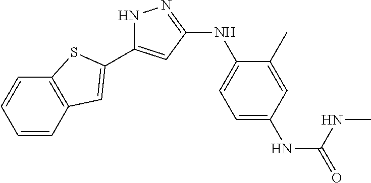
N1C(C2=CC3=C(C=CC=C3)S2)=CC(NC2=CC=C(NC(=O)NC)C=C2C)=N1
